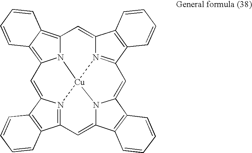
C1=C2N3=C(C=C4C5=C(C6=CC7=N8C(=CC9=C%10C(=C1N9[Cu]83N64)C=CC=C%10)C1=C7C=CC=C1)C=CC=C5)C1=C2C=CC=C1
